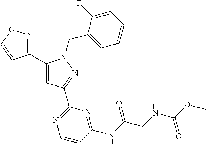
C1(C2=NOC=C2)=CC(C2=NC=CC(NC(=O)CNC(=O)OC)=N2)=NN1CC1=CC=CC=C1F
